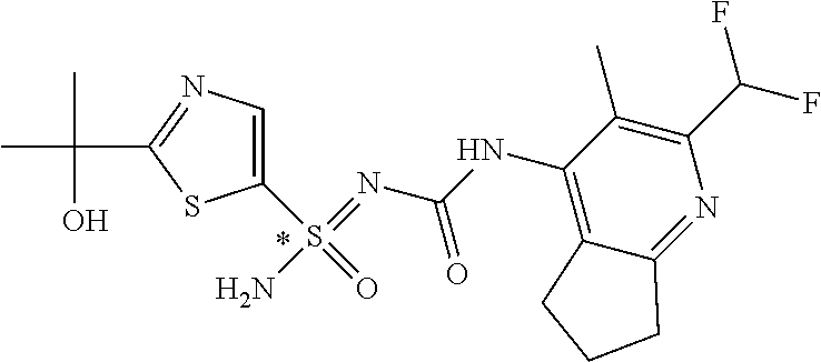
CC(C1=NC=C(S(=O)(=NC(NC2=C3C(=NC(C(F)F)=C2C)CCC3)=O)N)S1)(C)O
